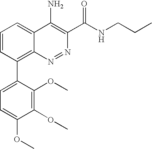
C1=C(OC)C(OC)=C(OC)C(C2=C3N=NC(C(NCCC)=O)=C(N)C3=CC=C2)=C1
